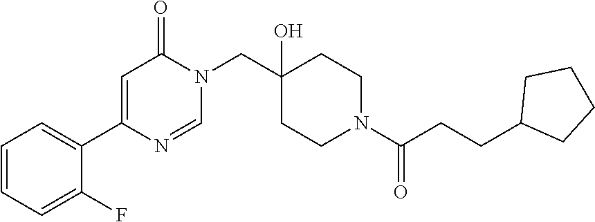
N1(CC2(O)CCN(C(=O)CCC3CCCC3)CC2)C(=O)C=C(C2=CC=CC=C2F)N=C1
